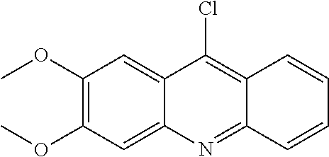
C1(OC)=C(OC)C=C2C(=C1)C(Cl)=C1C(=N2)C=CC=C1
